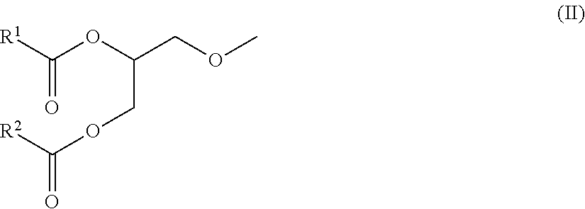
O=C([R1])OC(COC)COC(=O)[R2]
